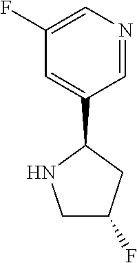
C1=C(C2NCC(F)C2)C=NC=C1F
